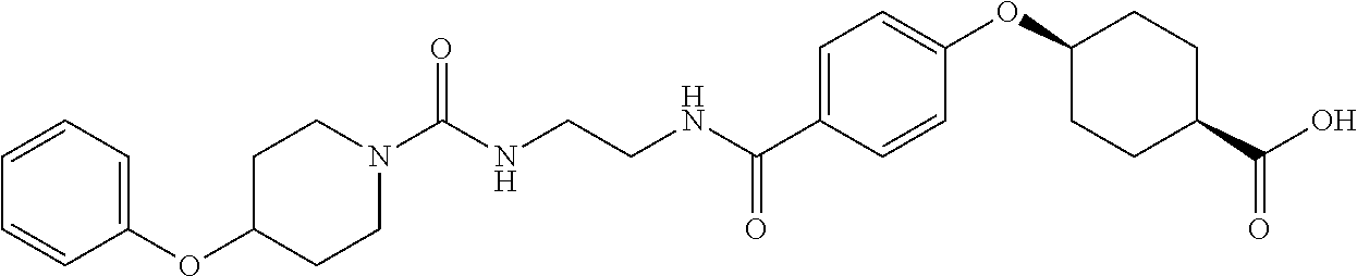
N1(C(NCCNC(C2=CC=C(OC3CCC(C(O)=O)CC3)C=C2)=O)=O)CCC(OC2=CC=CC=C2)CC1
